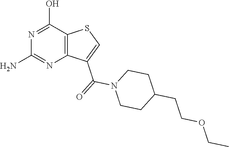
C1(N)=NC2=C(C(O)=N1)SC=C2C(N1CCC(CCOCC)CC1)=O
